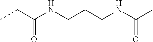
CCC(NCCCNC(C)=O)=O
